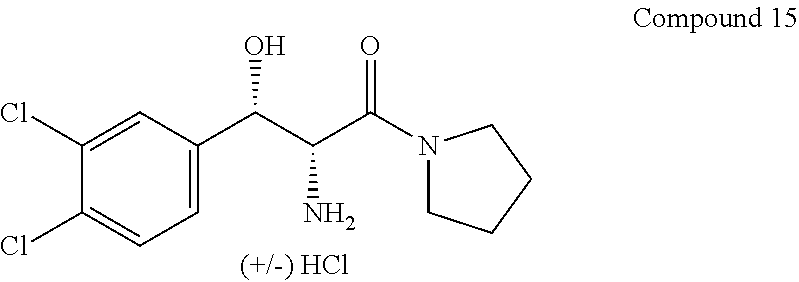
C1=C(C(C(C(N2CCCC2)=O)N)O)C=C(Cl)C(Cl)=C1
